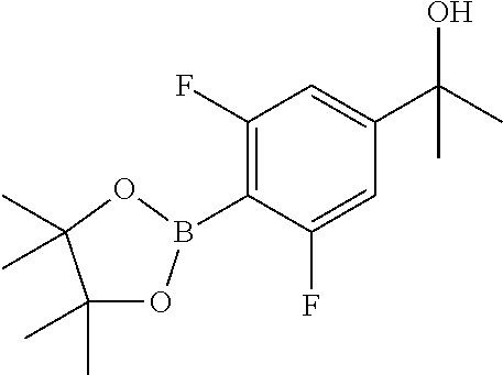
C1(F)=C(B2OC(C)(C)C(C)(C)O2)C(F)=CC(C(C)(O)C)=C1
